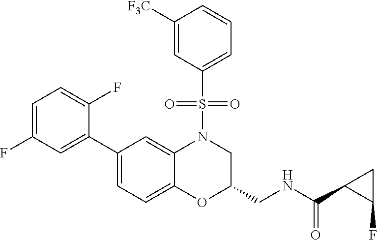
C1=C(F)C=C(C2=CC=C3C(=C2)N(S(C2=CC=CC([F3C])=C2)(=O)=O)CC(CNC(=O)C2CC2F)O3)C(F)=C1
